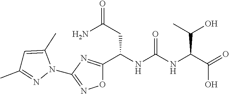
O1C(C(NC(NC(C(=O)O)C(C)O)=O)CC(=O)N)=NC(N2C(C)=CC(C)=N2)=N1
